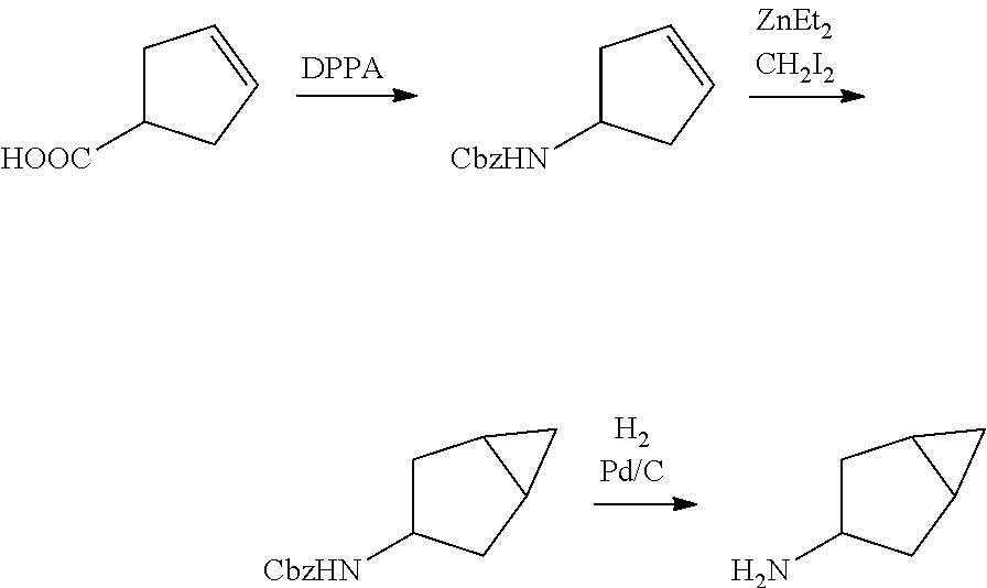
C1C([HOOC])CC=C1.C1C([CbzHN])CC=C1.C1C([CbzHN])CC2C1C2.C1C(N)CC2C1C2
